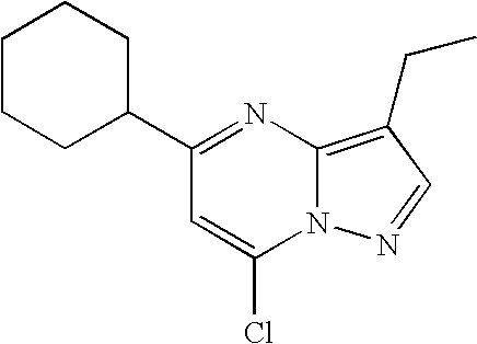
C1(C2=NC3=C(CC)C=NN3C(Cl)=C2)CCCCC1
